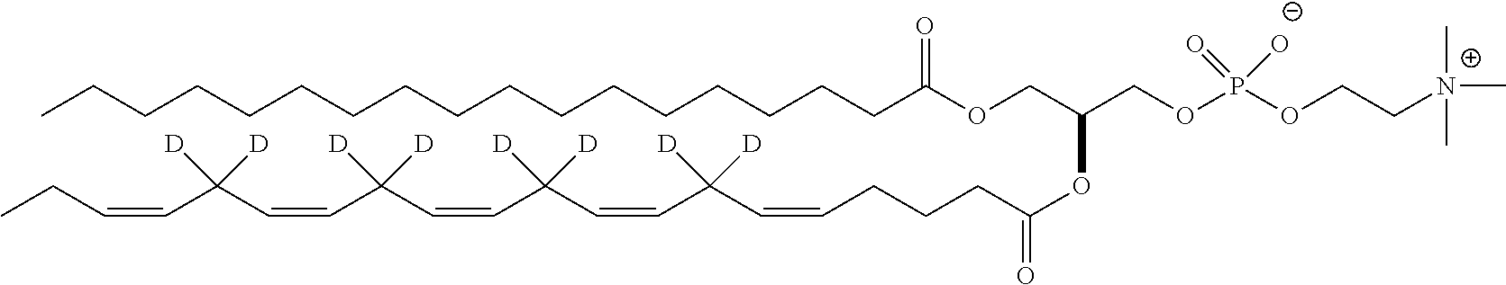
C(=CC(C=CC(C=CC(C=CC(C=CCC)([D])[D])([D])[D])([D])[D])([D])[D])CCCC(OC(COC(CCCCCCCCCCCCCCCCC)=O)COP(OCC[N+](C)(C)C)(=O)[O-])=O
